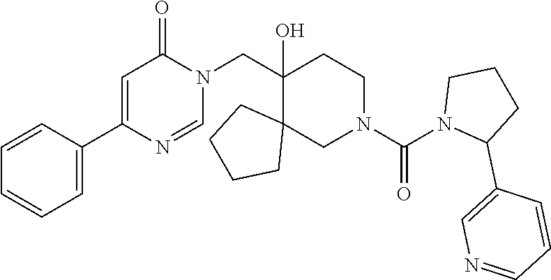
C1(CN2C(=O)C=C(C3=CC=CC=C3)N=C2)(O)C2(CN(C(N3C(C4=CN=CC=C4)CCC3)=O)CC1)CCCC2
